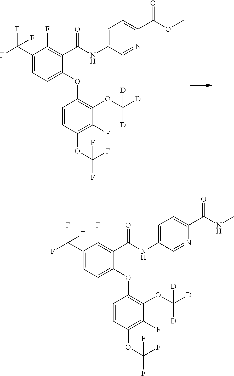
C1=C(NC(C2=C(F)C(C(F)(F)F)=CC=C2OC2=C(OC([D])([D])[D])C(F)=C(OC(F)(F)F)C=C2)=O)C=NC(C(OC)=O)=C1.C1=C(NC(C2=C(F)C(C(F)(F)F)=CC=C2OC2=C(OC([D])([D])[D])C(F)=C(OC(F)(F)F)C=C2)=O)C=NC(C(NC)=O)=C1
